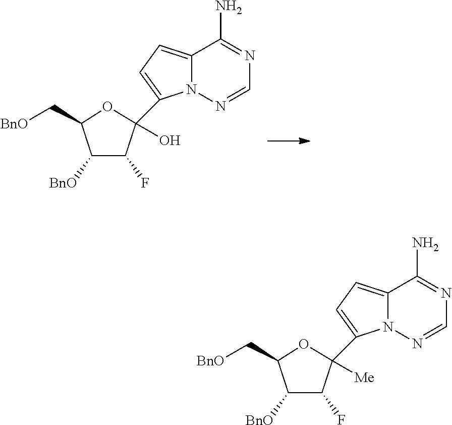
C1([BnO])C(F)C(C2=CC=C3N2N=CN=C3N)(O)OC1C[BnO].C1([BnO])C(F)C(C2=CC=C3N2N=CN=C3N)([Me])OC1C[BnO]
